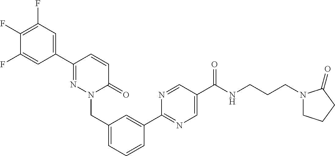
C1=C(C2=NC=C(C(NCCCN3CCCC3=O)=O)C=N2)C=CC=C1CN1N=C(C2=CC(F)=C(F)C(F)=C2)C=CC1=O
